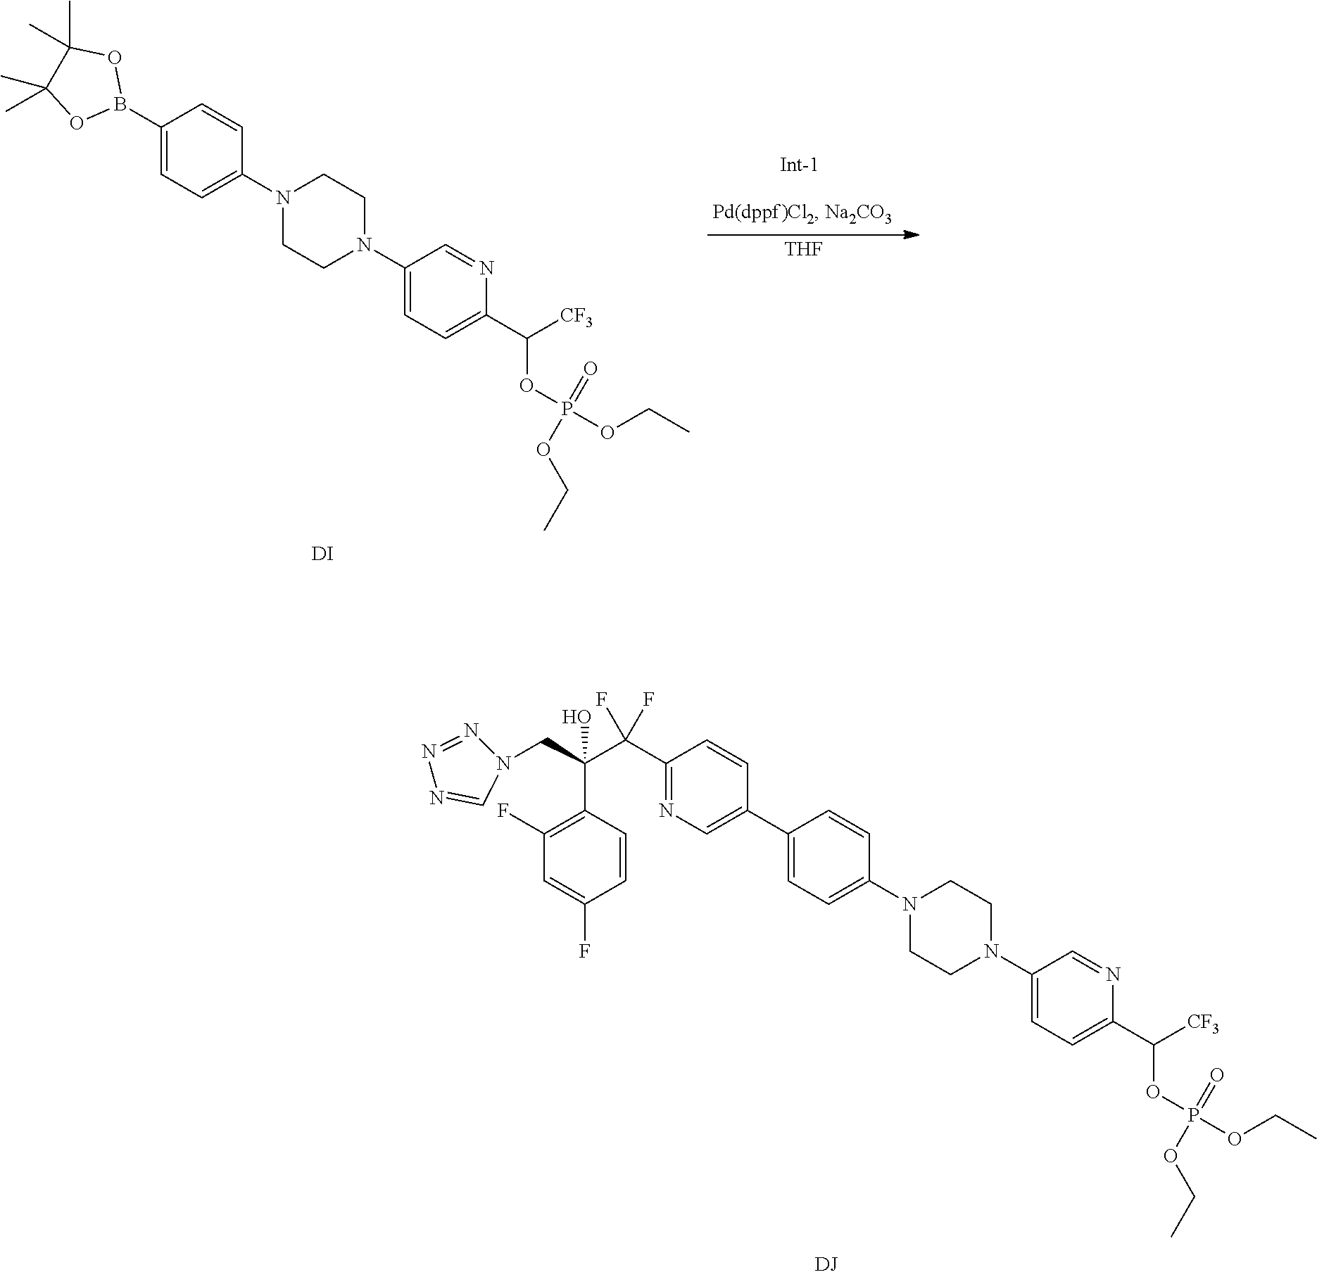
C1(B2OC(C)(C)C(C)(C)O2)=CC=C(N2CCN(C3=CC=C(C(OP(OCC)(=O)OCC)[CF3])N=C3)CC2)C=C1.[DI].[THF].C1(C2=CN=C(C(C(C3=C(F)C=C(F)C=C3)(CN3N=NN=C3)O)(F)F)C=C2)=CC=C(N2CCN(C3=CC=C(C(OP(OCC)(=O)OCC)[CF3])N=C3)CC2)C=C1
